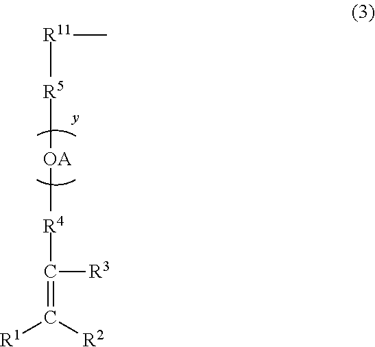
[R11]([R5][OA][R4]C(=C([R2])[R1])[R3])C
